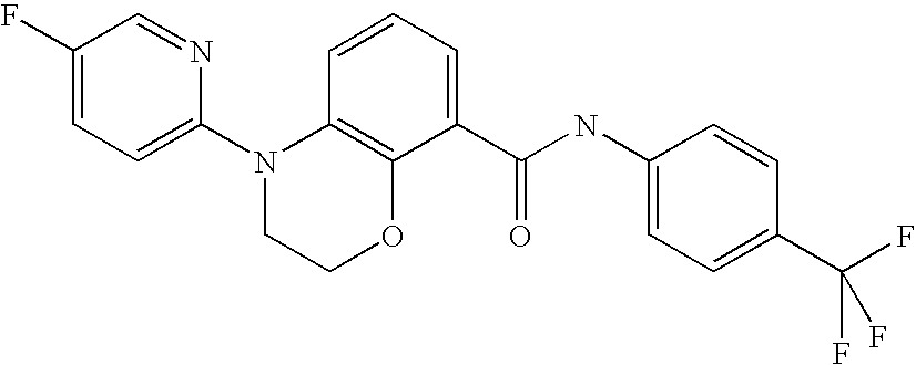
C1(N2CCOC3=C2C=CC=C3C(NC2=CC=C(C(F)(F)F)C=C2)=O)=CC=C(F)C=N1
